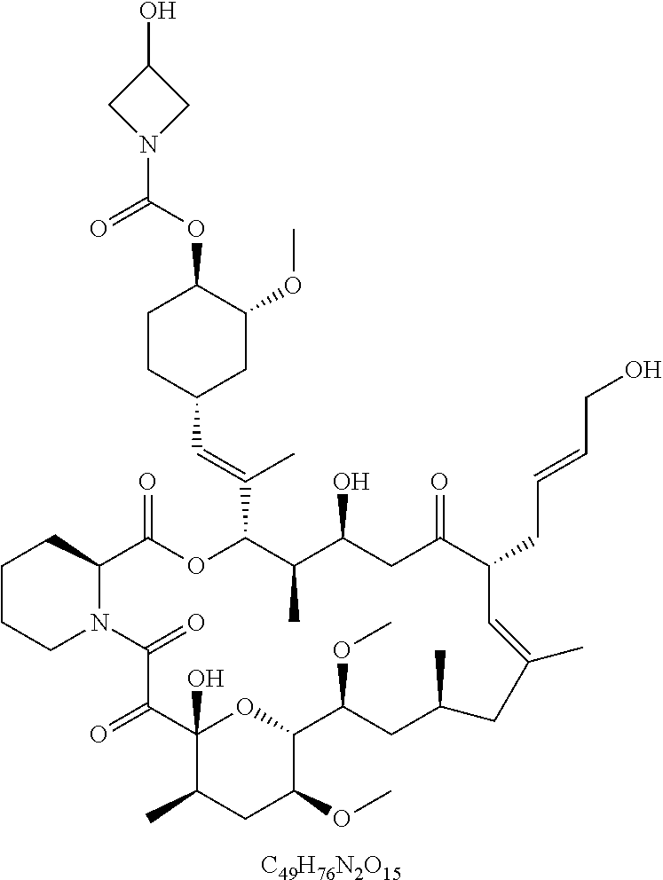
[C49H76N2O15].C1CCN2C(C1)C(=O)OC(C(=CC1CC(OC)C(OC(=O)N3CC(O)C3)CC1)C)C(C)C(O)CC(=O)C(CC=CCO)C=C(C)CC(C)CC(OC)C1OC(O)(C(=O)C2=O)C(C)CC1OC
